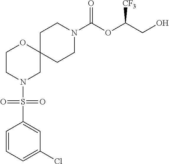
C1CN(C(OC(CO)[CF3])=O)CCC12OCCN(S(C1=CC(Cl)=CC=C1)(=O)=O)C2
